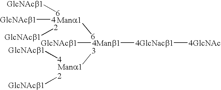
[Mana1][6].[3][Mana1].[4Manb1]([4GlcNacb1][4GlcNAc])[GlcNAcb1].[GlcNAcb1][6].[2][GlcNAcb1].[GlcNAcb1][4].[GlcNAcb1][4].[2][GlcNAcb1]
